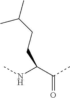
C(C(NC)C(C)=O)CC(C)C
